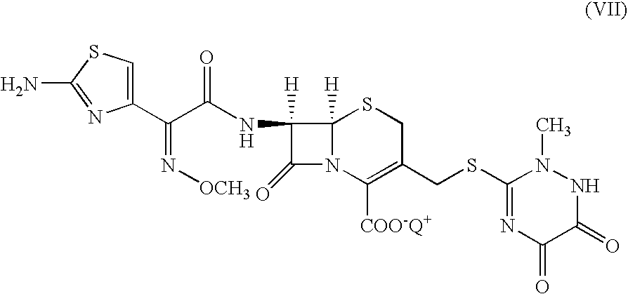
N([OCH3])=C(C1=CSC(N)=N1)C(NC1([H])C(=O)N2C1([H])SCC(CSC1=NC(=O)C(=O)NN1C)=C2[COO-Q+])=O
